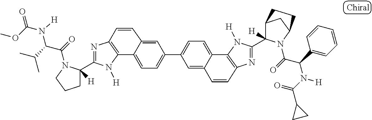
C12=C(N=C(C3([H])CCCN3C(=O)C(C(C)C)N([H])C(OC)=O)N1[H])C=CC1=CC(C3=CC=C4C5=C(N=C(C6([H])C7CC(N6C(=O)C(C6=CC=CC=C6)N(C(=O)C6CC6)[H])CC7)N5[H])C=CC4=C3)=CC=C21
